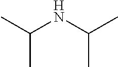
CC(NC(C)C)C
